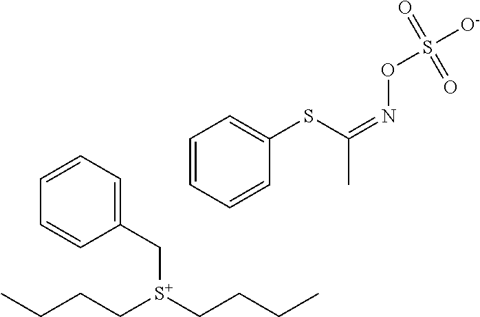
C([S+](CCCC)CCCC)C1=CC=CC=C1.C1=CC=CC(SC(=NOS([O-])(=O)=O)C)=C1
